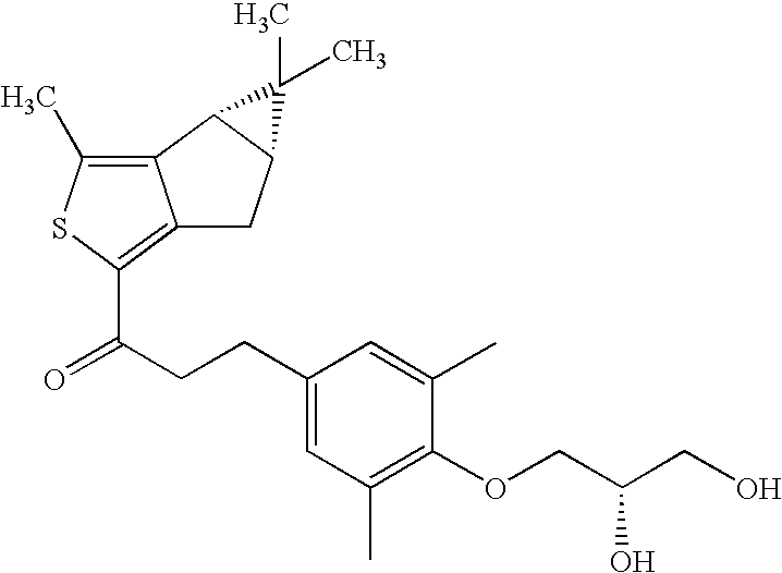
C12=C(C)SC(C(CCC3=CC(C)=C(OCC(CO)O)C(C)=C3)=O)=C1CC1C2C1(C)C
